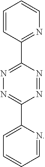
N1=NC(C2=NC=CC=C2)=NN=C1C1=CC=CC=N1
